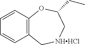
C12=C(C=CC=C1)OC(CC)C[NHHCl]C2
